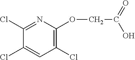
C1(OCC(=O)O)=C(Cl)C=C(Cl)C(Cl)=N1
